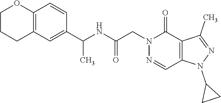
C12=C(C=C(C(NC(CN3N=CC4=C(C3=O)C(C)=NN4C3CC3)=O)C)C=C1)CCCO2
